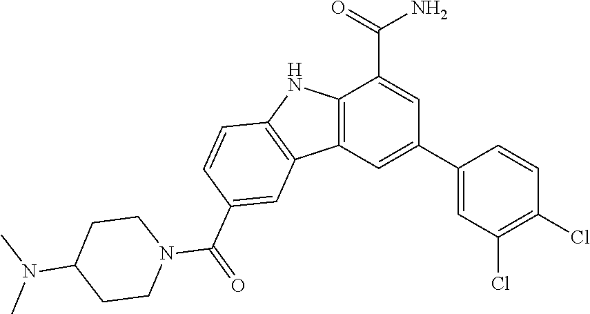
C12=C(C=C(C3=CC(Cl)=C(Cl)C=C3)C=C1C(=O)N)C1=C(N2)C=CC(C(N2CCC(N(C)C)CC2)=O)=C1
